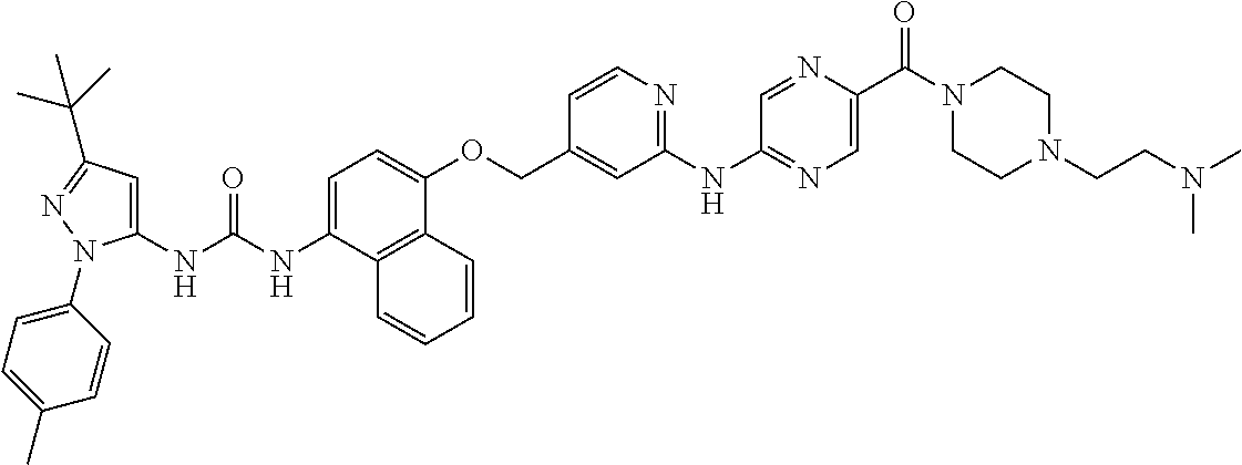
C1=C(NC(NC2=CC(C(C)(C)C)=NN2C2=CC=C(C)C=C2)=O)C2=C(C(OCC3=CC(NC4=NC=C(C(N5CCN(CCN(C)C)CC5)=O)N=C4)=NC=C3)=C1)C=CC=C2
